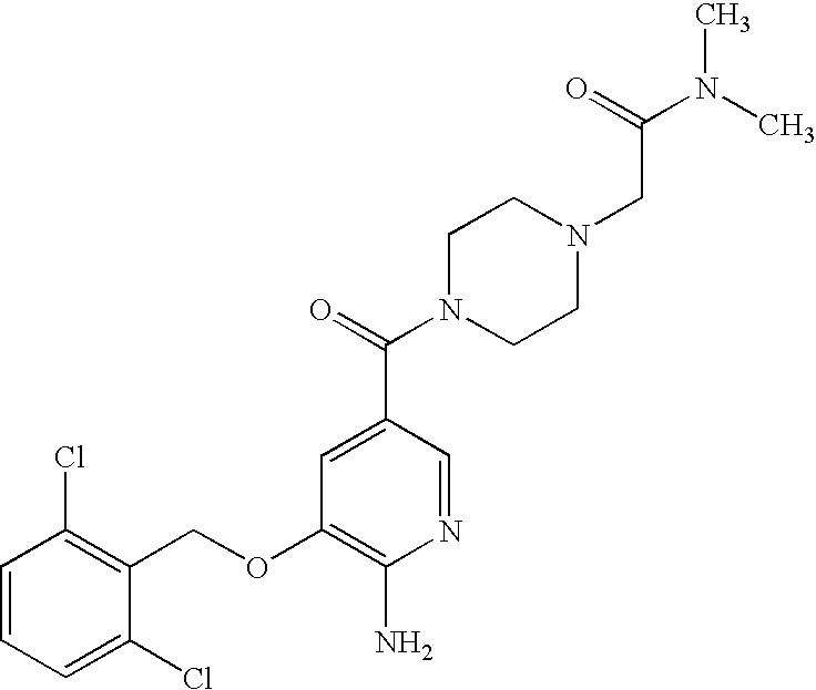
C1(Cl)=CC=CC(Cl)=C1COC1=C(N)N=CC(C(=O)N2CCN(CC(N(C)C)=O)CC2)=C1
